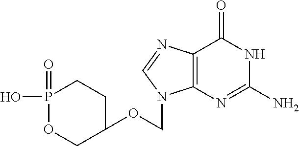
C12=C(N=CN1COC1CCP(O)(=O)OC1)C(=O)NC(N)=N2
